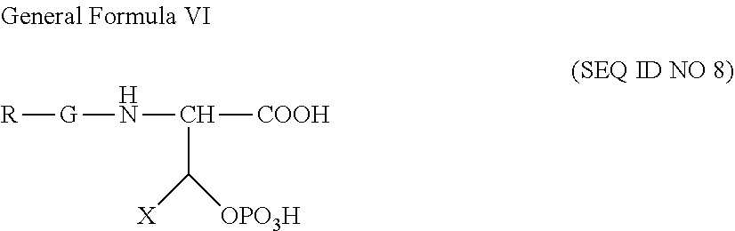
[R][G]NC([COOH])C([OPO3H])[X]
